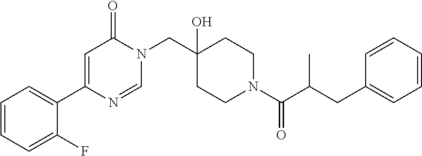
C1=CC=C(F)C(C2=CC(=O)N(CC3(O)CCN(C(C(CC4=CC=CC=C4)C)=O)CC3)C=N2)=C1
